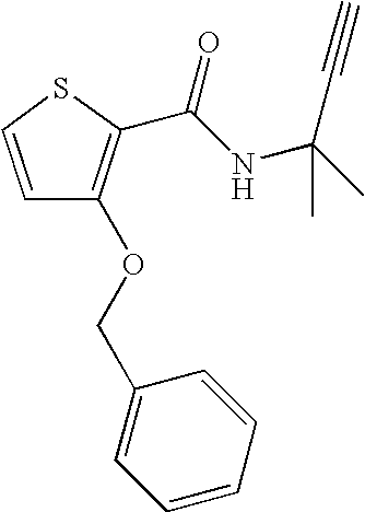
C1=CSC(C(NC(C)(C#C)C)=O)=C1OCC1=CC=CC=C1
